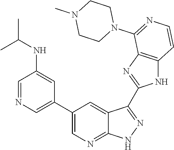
C1=NC=C(C2=CN=C3C(=C2)C(C2=NC4=C(N2)C=CN=C4N2CCN(C)CC2)=NN3)C=C1NC(C)C
